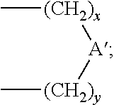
C[(CH2)x][A][(CH2)y]C
